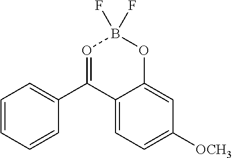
C12=CC=C([OCH3])C=C1OB(F)(F)O=C2C1=CC=CC=C1
